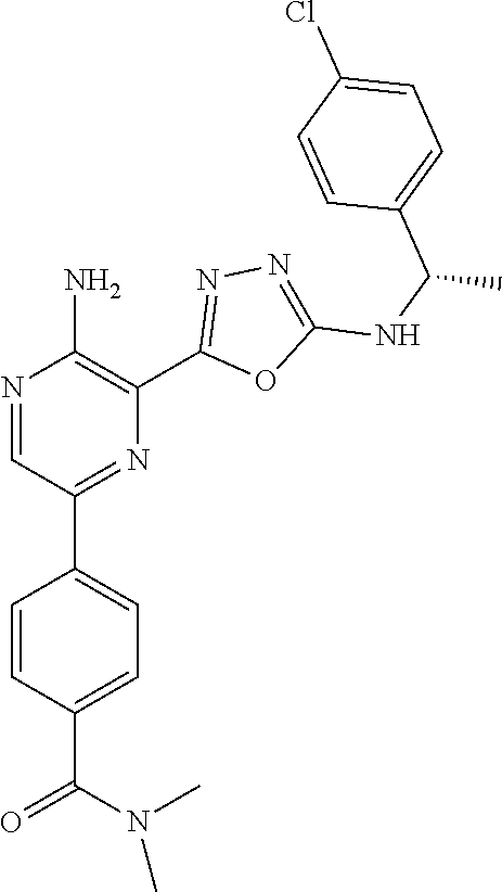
N1=CC(C2=CC=C(C(N(C)C)=O)C=C2)=NC(C2=NN=C(NC(C)C3=CC=C(Cl)C=C3)O2)=C1N
